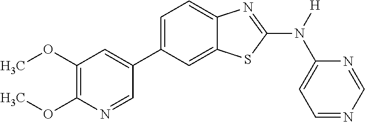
C1(OC)=C(OC)N=CC(C2=CC=C3C(=C2)SC(N([H])C2=CC=NC=N2)=N3)=C1
